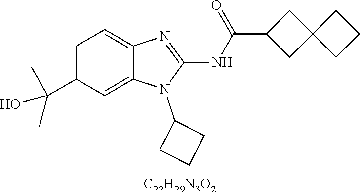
C1=C(C(C)(C)O)C=C2C(=C1)N=C(NC(C1CC3(C1)CCC3)=O)N2C1CCC1.[C22H29N3O2]
